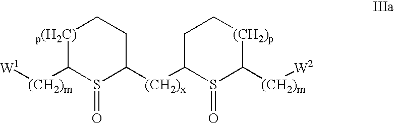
[W1][(CH2)m]C1S(=O)C([(CH2)x]C2S(=O)C([(CH2)m][W2])[(CH2)p]CC2)CC[p(H2C)]1
